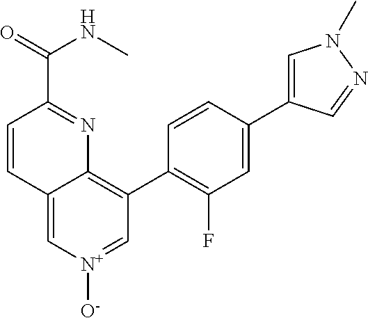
C(NC)(=O)C1=NC2=C(C3=C(F)C=C(C4=CN(C)N=C4)C=C3)C=[N+]([O-])C=C2C=C1
